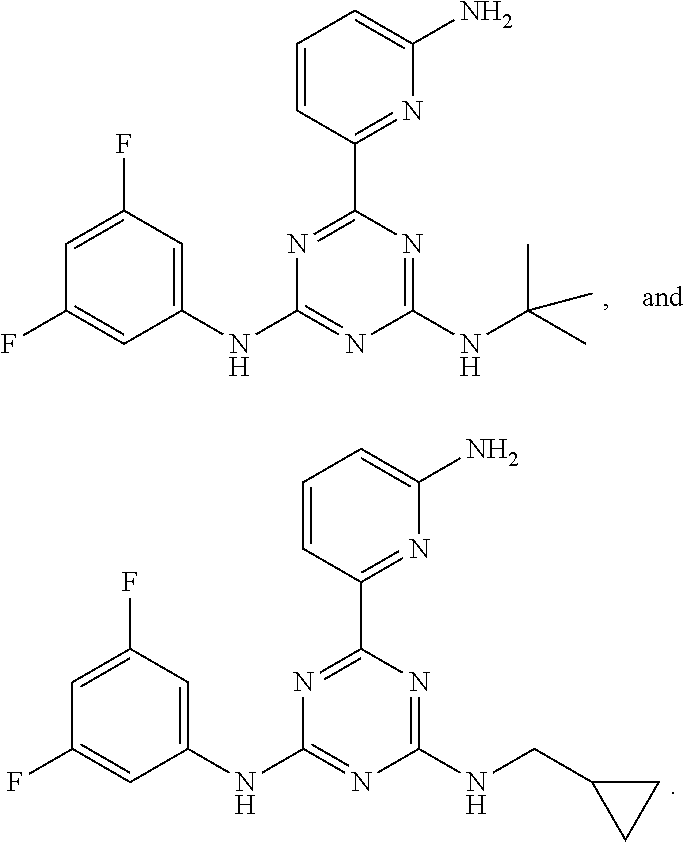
C1(NC2=NC(NC(C)(C)C)=NC(C3=NC(N)=CC=C3)=N2)=CC(F)=CC(F)=C1.C1(NC2=NC(NCC3CC3)=NC(C3=NC(N)=CC=C3)=N2)=CC(F)=CC(F)=C1
